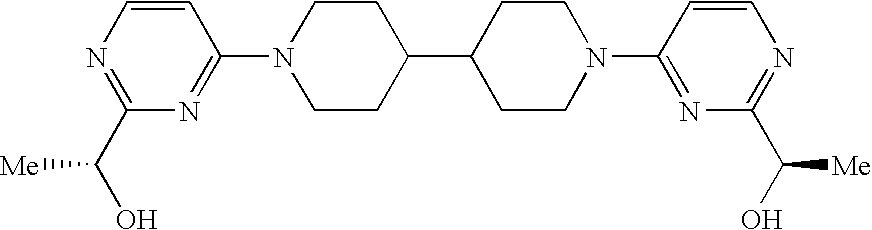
C1=CN=C(C(O)[Me])N=C1N1CCC(C2CCN(C3=NC(C(O)[Me])=NC=C3)CC2)CC1
